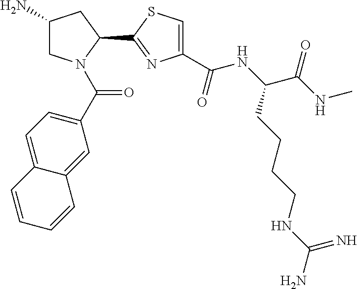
C1(N)CN(C(C2=CC=C3C(=C2)C=CC=C3)=O)C(C2=NC(C(NC(C(NC)=O)CCCCNC(N)=N)=O)=CS2)C1
